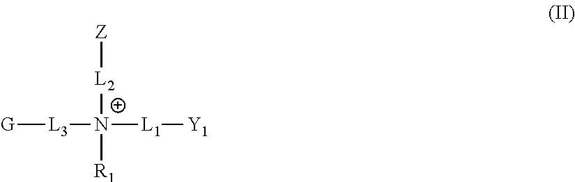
[G][L3][N+]([R1])([L2][Z])[L1][Y1]
